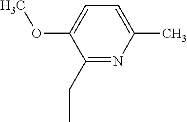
C1(CC)=NC(C)=CC=C1OC
